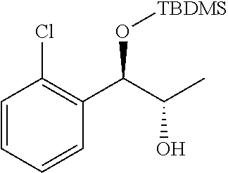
C1=CC=CC(C(C(C)O)O[TBDMS])=C1Cl
